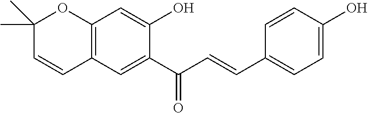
C12=C(C=C(C(=O)C=CC3=CC=C(O)C=C3)C(O)=C1)C=CC(C)(C)O2
